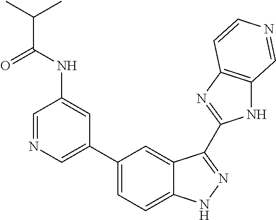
C1(C2=CN=CC(NC(=O)C(C)C)=C2)=CC=C2C(=C1)C(C1=NC3=C(N1)C=NC=C3)=NN2
